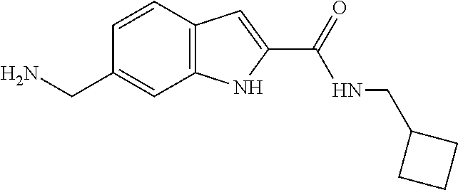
C1=CC2=C(C=C1CN)NC(C(=O)NCC1CCC1)=C2
